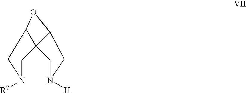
N1([H])CC2C3(C1)CN([R7])CC3O2
